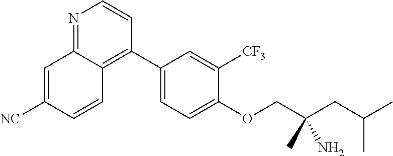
C1(C2=C3C(=NC=C2)C=C([NC])C=C3)=CC=C(OCC(CC(C)C)(N)C)C([CF3])=C1
